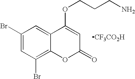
C1(Br)=CC(Br)=C2C(=C1)C(OCCCN)=CC(=O)O2.[CF3CO2H]
